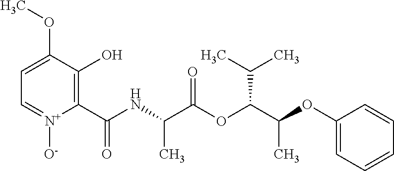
C1=C(OC)C(O)=C(C(NC(C(OC(C(OC2=CC=CC=C2)C)C(C)C)=O)C)=O)[N+]([O-])=C1
